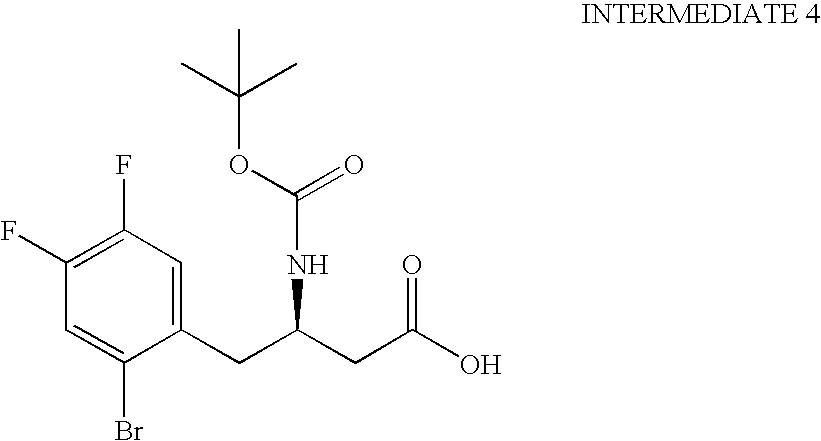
C1(CC(CC(O)=O)NC(=O)OC(C)(C)C)=CC(F)=C(F)C=C1Br
